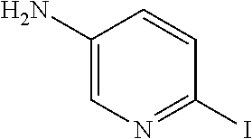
C1(N)=CN=C(I)C=C1
